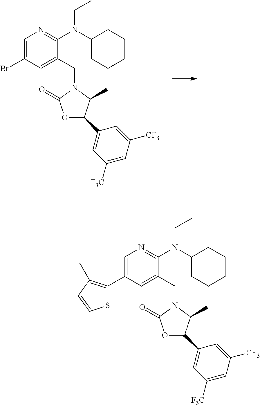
C1=C(Br)C=C(CN2C(=O)OC(C3=CC([F3C])=CC([CF3])=C3)C2C)C(N(C2CCCCC2)CC)=N1.C1=C(C2=C(C)C=CS2)C=C(CN2C(=O)OC(C3=CC([F3C])=CC([CF3])=C3)C2C)C(N(C2CCCCC2)CC)=N1
